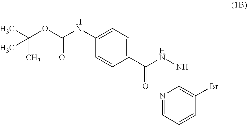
C1(C(NNC2=C(Br)C=CC=N2)=O)=CC=C(NC(OC(C)(C)C)=O)C=C1
